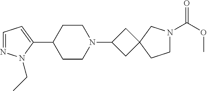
C1=NN(CC)C(C2CCN(C3CC4(C3)CCN(C(OC)=O)C4)CC2)=C1
